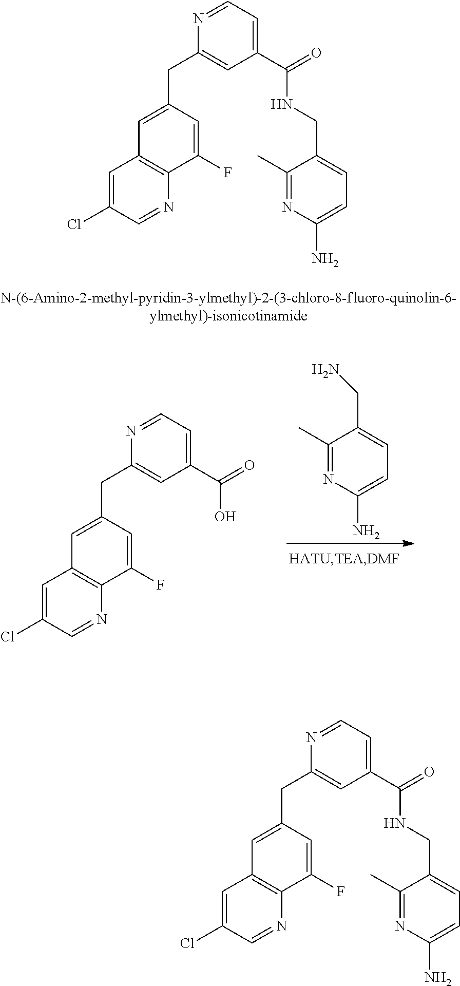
C1(CC2=CC3=C(C(F)=C2)N=CC(Cl)=C3)=CC(C(NCC2=CC=C(N)N=C2C)=O)=CC=N1.C1(C)=NC(N)=CC=C1CN.C1(CC2=CC3=C(C(F)=C2)N=CC(Cl)=C3)=CC(C(O)=O)=CC=N1.C1(CC2=CC3=C(C(F)=C2)N=CC(Cl)=C3)=CC(C(NCC2=CC=C(N)N=C2C)=O)=CC=N1
